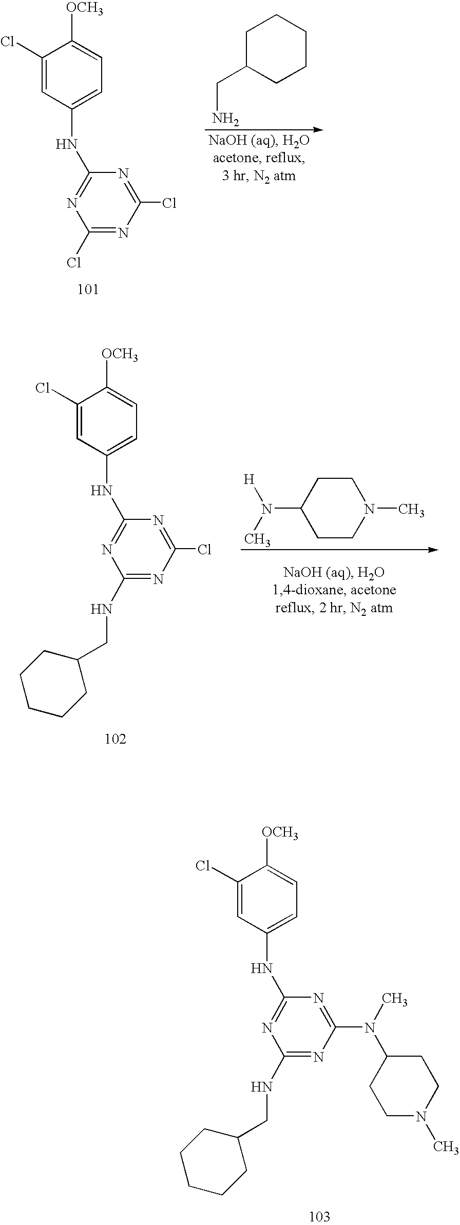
C1(Cl)=CC(NC2=NC(NCC3CCCCC3)=NC(N(C3CCN(C)CC3)C)=N2)=CC=C1[OCH3].C1C(CN)CCCC1.C1(Cl)=CC(NC2=NC(Cl)=NC(Cl)=N2)=CC=C1[OCH3].C1(Cl)=CC(NC2=NC(NCC3CCCCC3)=NC(Cl)=N2)=CC=C1[OCH3].C1CC(N([H])C)CCN1C
